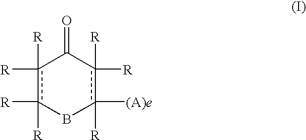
c1([R])([R])c([R])([R])Bc([R])([(A)e])c([R])([R])C1=O
